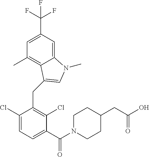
C1=C(C(F)(F)F)C=C2C(=C1C)C(CC1=C(Cl)C(C(N3CCC(CC(O)=O)CC3)=O)=CC=C1Cl)=CN2C
